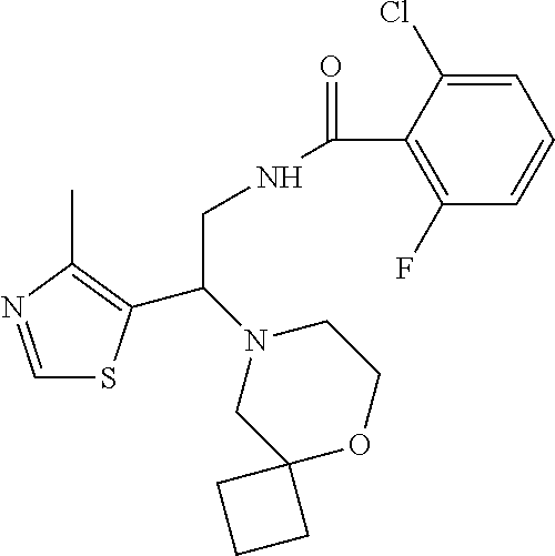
C1=NC(C)=C(C(N2CC3(OCC2)CCC3)CNC(=O)C2=C(F)C=CC=C2Cl)S1
